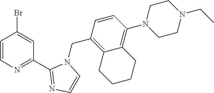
C1=CN=C(C2=NC=CN2CC2=C3C(=C(N4CCN(CC)CC4)C=C2)CCCC3)C=C1Br
